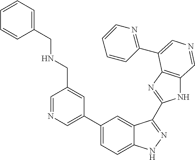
C1(C2=CN=CC(CNCC3=CC=CC=C3)=C2)=CC=C2C(=C1)C(C1=NC3=C(N1)C=NC=C3C1=NC=CC=C1)=NN2
